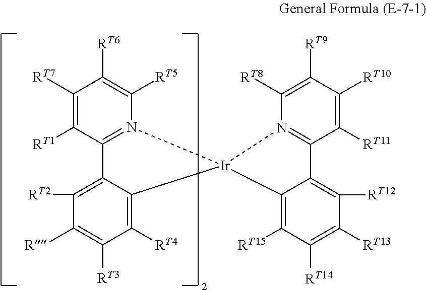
[RT6]C1=C([RT5])N2=C(C([RT1])=C1[RT7])C1=C([RT2])C([R])=C([RT3])C([RT4])=C1[Ir]21N2=C(C([RT11])=C([RT10])C([RT9])=C2[RT8])C2=C([RT12])C([RT13])=C([RT14])C([RT15])=C21
